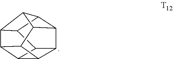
C12C3C4C5C6C7C(C1C7C35)C2C46
